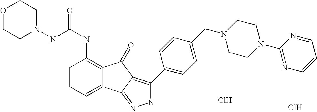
C(NC1=C2C(=CC=C1)C1=NNC(C3=CC=C(CN4CCN(C5=NC=CC=N5)CC4)C=C3)=C1C2=O)(=O)NN1CCOCC1.Cl.Cl
